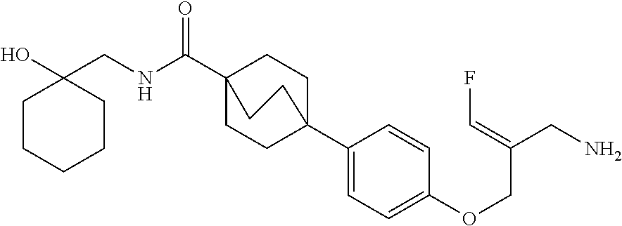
N(C(C12CCC(C3=CC=C(OCC(CN)=CF)C=C3)(CC1)CC2)=O)CC1(O)CCCCC1
